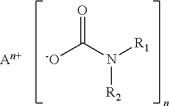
[-O]C(N([R1])[R2])=O.[An+]
